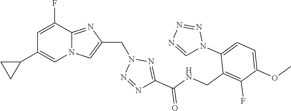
N12C(=NC(CN3N=NC(C(NCC4=C(F)C(OC)=CC=C4N4N=NN=C4)=O)=N3)=C1)C(F)=CC(C1CC1)=C2
